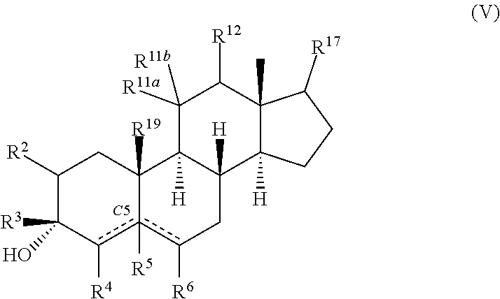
[C5].C1([R2])C(O)([R3])c([R4])c2([R5])c([R6])CC3([H])C([H])(C2([R19])C1)C([R11a])([R11b])C([R12])C1(C)C3([H])CCC1[R17]
